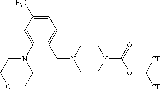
C1(N2CCOCC2)=CC([F3C])=CC=C1CN1CCN(C(=O)OC([CF3])[CF3])CC1
